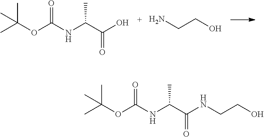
CC(OC(NC(C(=O)O)C)=O)(C)C.NCCO.CC(OC(NC(C(=O)NCCO)C)=O)(C)C
